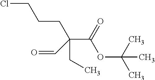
ClCCCC(C(OC(C)(C)C)=O)(CC)C=O
